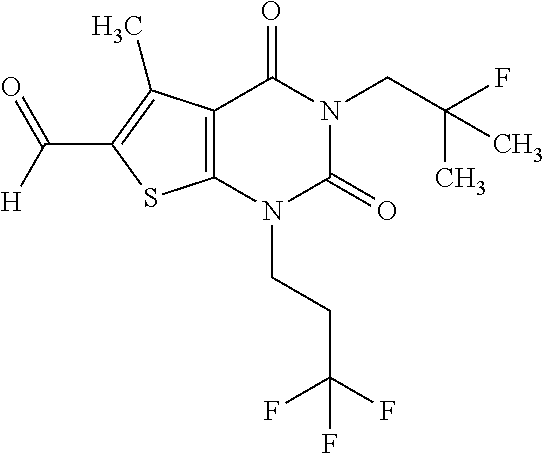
C12=C(N(CCC(F)(F)F)C(=O)N(CC(F)(C)C)C1=O)SC(C([H])=O)=C2C
